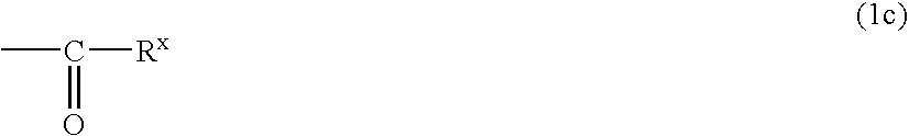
CC([Rx])=O
